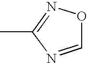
C1=NC(C)=NO1
